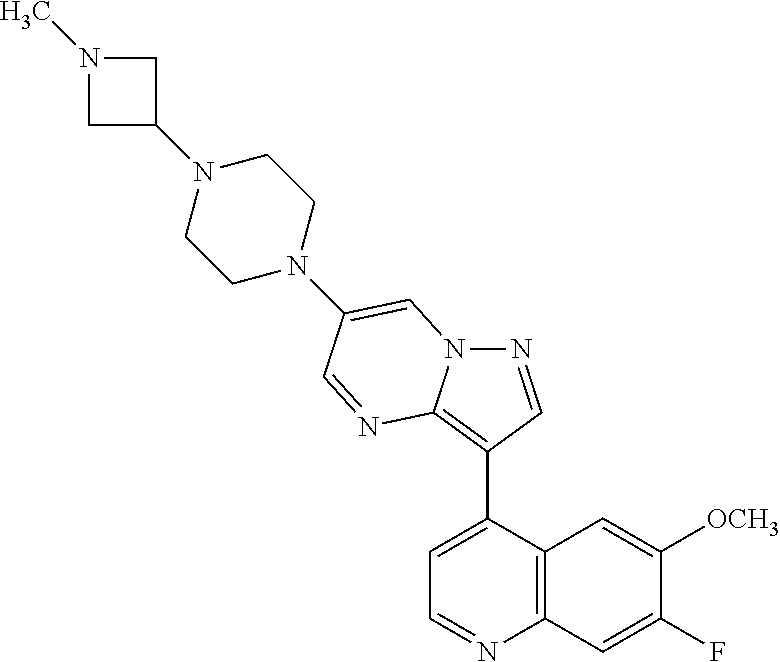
N1=CC(C2=CC=NC3=C2C=C([OCH3])C(F)=C3)=C2N1C=C(N1CCN(C3CN(C)C3)CC1)C=N2
